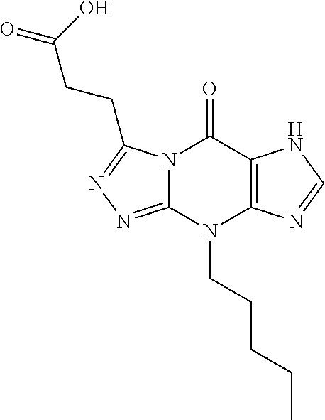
N12C(=NN=C1CCC(=O)O)N(CCCCC)C1=C(C2=O)NC=N1
